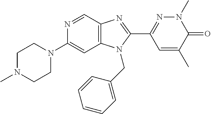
N1=CC2=C(C=C1N1CCN(C)CC1)N(CC1=CC=CC=C1)C(C1=NN(C)C(=O)C(C)=C1)=N2
